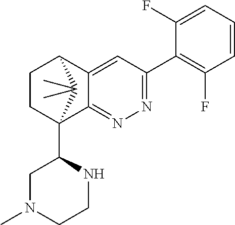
C1(F)=CC=CC(F)=C1C1=NN=C2C(=C1)C1CCC2(C2CN(C)CCN2)C1(C)C
